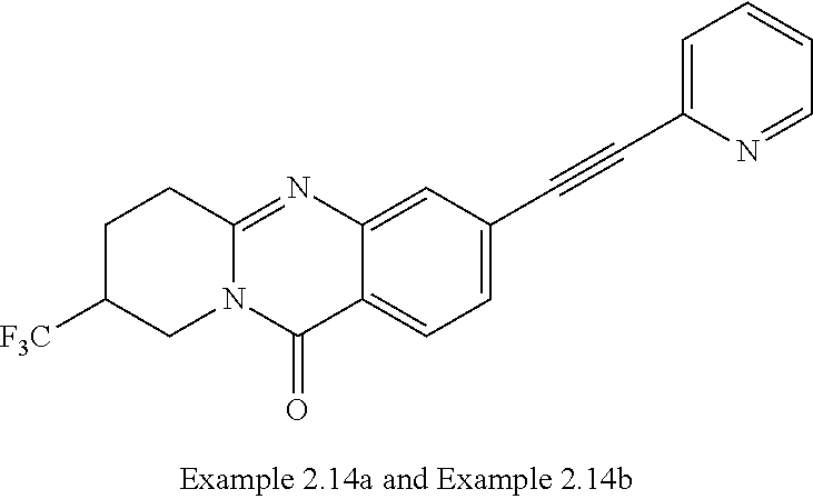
C12=NC3=CC(C#CC4=CC=CC=N4)=CC=C3C(=O)N1CC([F3C])CC2
